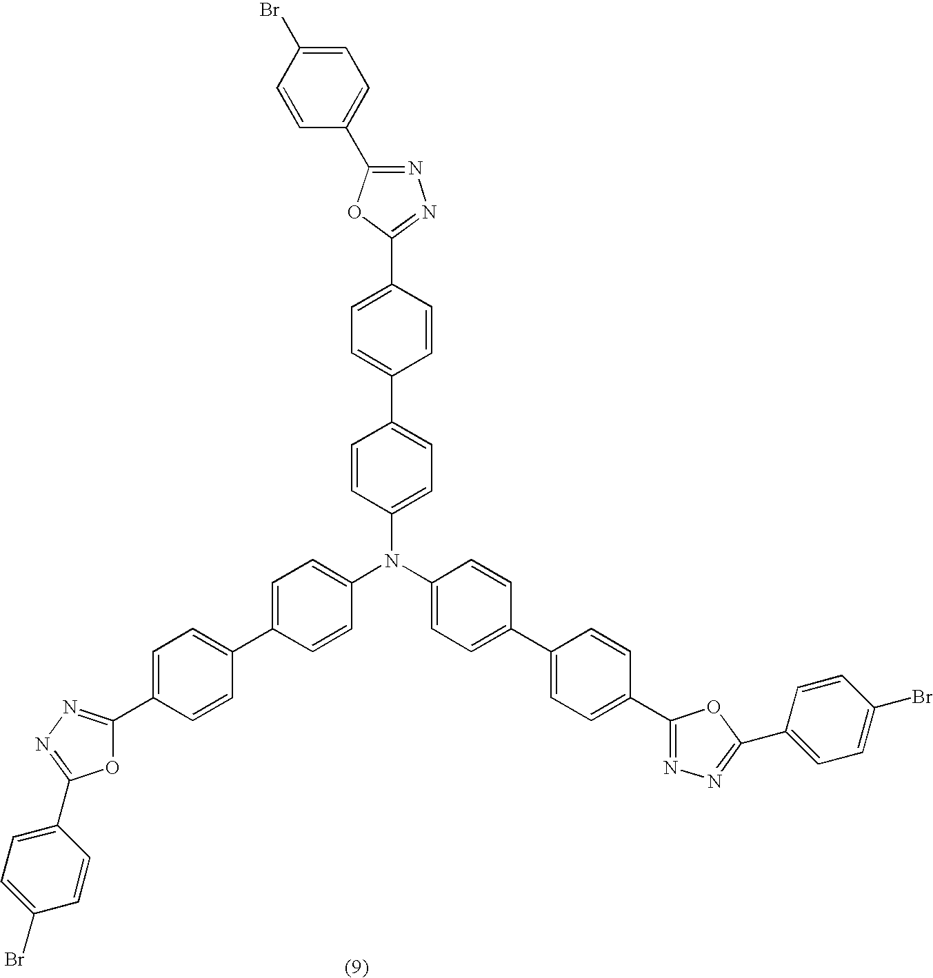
N1=C(C2=CC=C(Br)C=C2)OC(C2=CC=C(C3=CC=C(N(C4=CC=C(C5=CC=C(C6=NN=C(C7=CC=C(Br)C=C7)O6)C=C5)C=C4)C4=CC=C(C5=CC=C(C6=NN=C(C7=CC=C(Br)C=C7)O6)C=C5)C=C4)C=C3)C=C2)=N1
